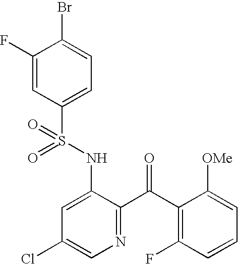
C1(F)=CC(S(NC2=CC(Cl)=CN=C2C(C2=C(F)C=CC=C2[OMe])=O)(=O)=O)=CC=C1Br
